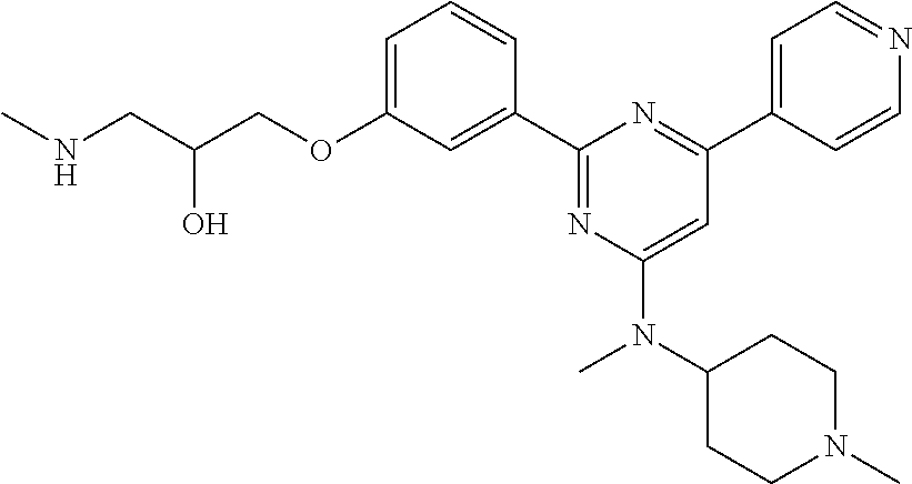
C1=C(OCC(CNC)O)C=C(C2=NC(N(C)C3CCN(C)CC3)=CC(C3=CC=NC=C3)=N2)C=C1
